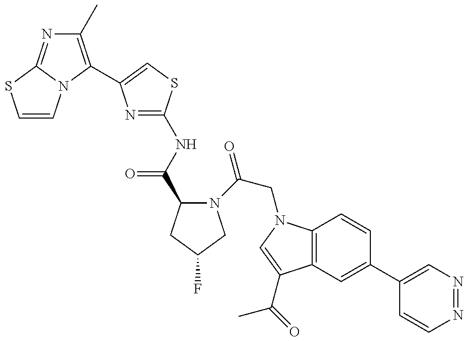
C1=CN2C(=NC(C)=C2C2=CSC(NC(=O)C3N(C(CN4C5=C(C(C(=O)C)=C4)C=C(C4=CN=NC=C4)C=C5)=O)CC(F)C3)=N2)S1
